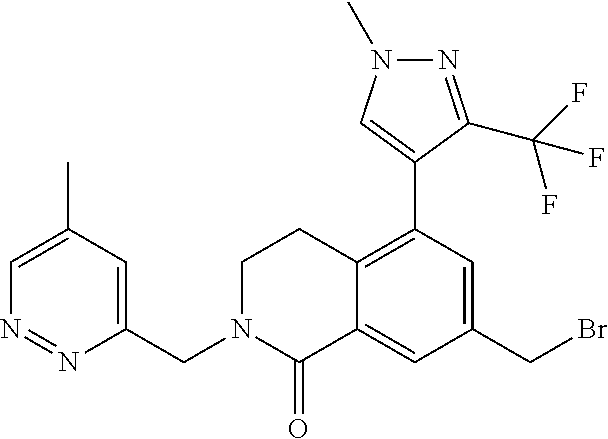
C1(CBr)=CC(C2=CN(C)N=C2C(F)(F)F)=C2C(=C1)C(=O)N(CC1=CC(C)=CN=N1)CC2
